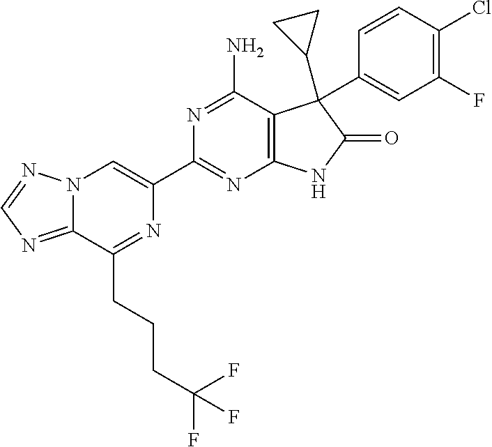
C12=NC=NN1C=C(C1=NC3=C(C(N)=N1)C(C1CC1)(C1=CC(F)=C(Cl)C=C1)C(=O)N3)N=C2CCCC(F)(F)F
